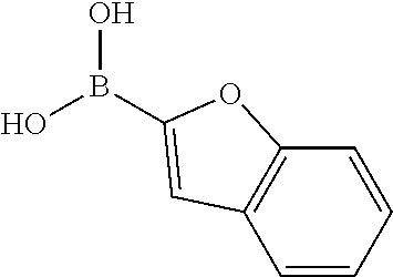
C1=CC=CC2=C1C=C(B(O)O)O2
